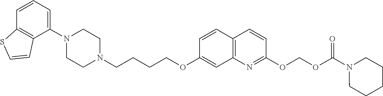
C1(N2CCN(CCCCOC3=CC4=C(C=C3)C=CC(OCOC(N3CCCCC3)=O)=N4)CC2)=CC=CC2=C1C=CS2
